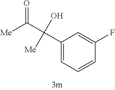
C1(C(C([Me])=O)(O)[Me])=CC=CC(F)=C1
